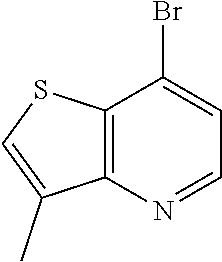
C12=C(N=CC=C1Br)C(C)=CS2
